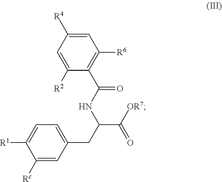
C1=C([R4])C=C([R2])C(C(NC(CC2=CC=C([R1])C([Rc])=C2)C([OR7])=O)=O)=C1[R6]
